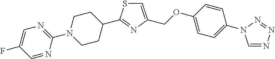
C1(N2CCC(C3=NC(COC4=CC=C(N5C=NN=N5)C=C4)=CS3)CC2)=NC=C(F)C=N1
